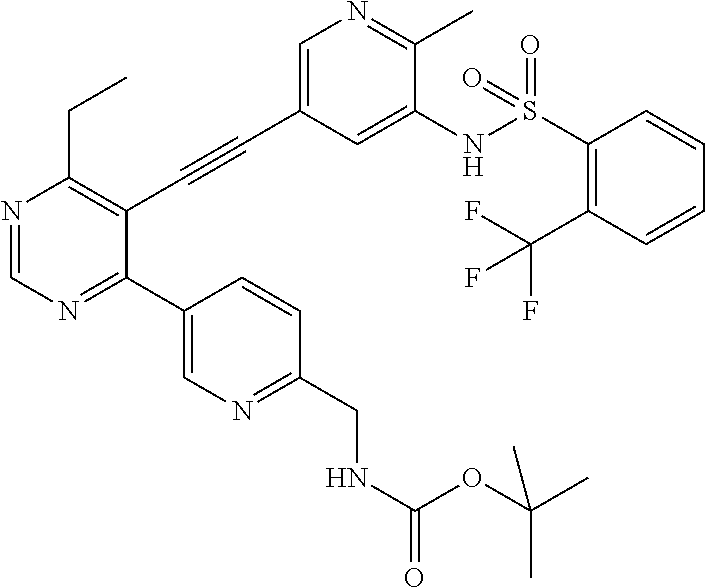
N1=CN=C(C2=CN=C(CNC(OC(C)(C)C)=O)C=C2)C(C#CC2=CN=C(C)C(NS(C3=C(C(F)(F)F)C=CC=C3)(=O)=O)=C2)=C1CC
